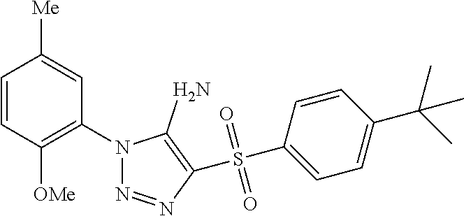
C1=CC([OMe])=C(N2N=NC(S(=O)(=O)C3=CC=C(C(C)(C)C)C=C3)=C2N)C=C1[Me]
